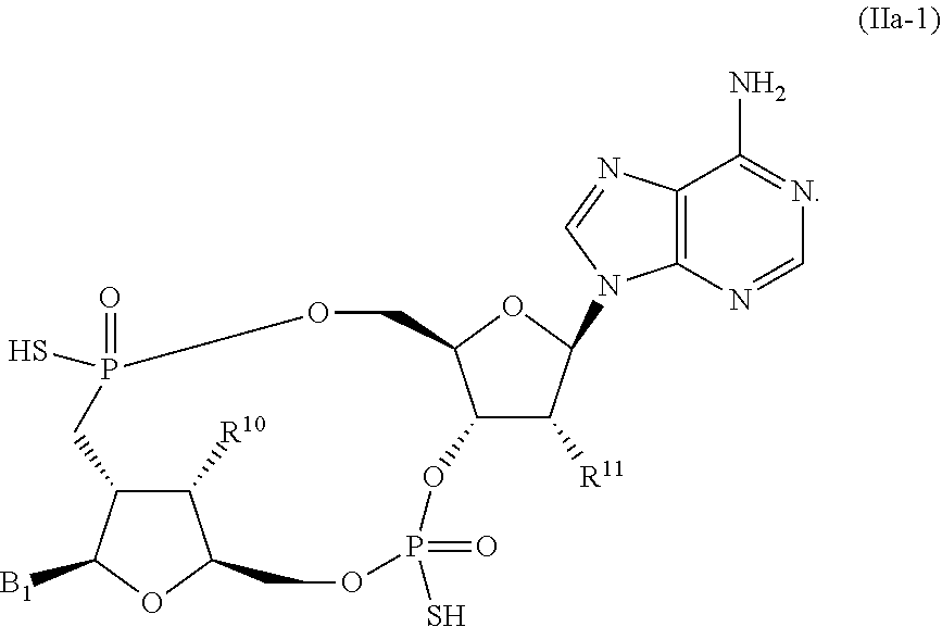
C1([R10])C2C([B1])OC1COP(S)(=O)OC1C([R11])C(N3C4=C(C(N)=NC=N4)N=C3)OC1COP(=O)(S)C2
